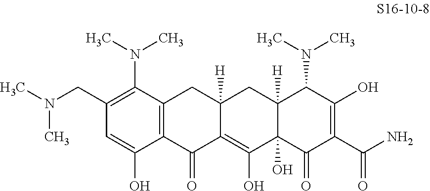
C12=C(C(=O)C3=C(O)C4(O)C([H])(CC3([H])C1)C(N(C)C)C(O)=C(C(N)=O)C4=O)C(O)=CC(CN(C)C)=C2N(C)C
